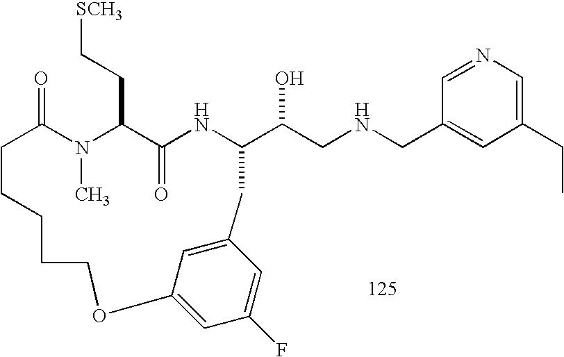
C1=NC=C(CC)C=C1CNCC(O)C1NC(=O)C(CC[SCH3])N(C)C(=O)CCCCCOC2=CC(F)=CC(=C2)C1
